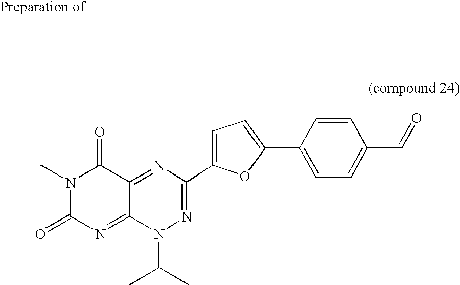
CN1C(=O)N=C2C(=NC(C3=CC=C(C4=CC=C(C=O)C=C4)O3)=NN2C(C)C)C1=O
